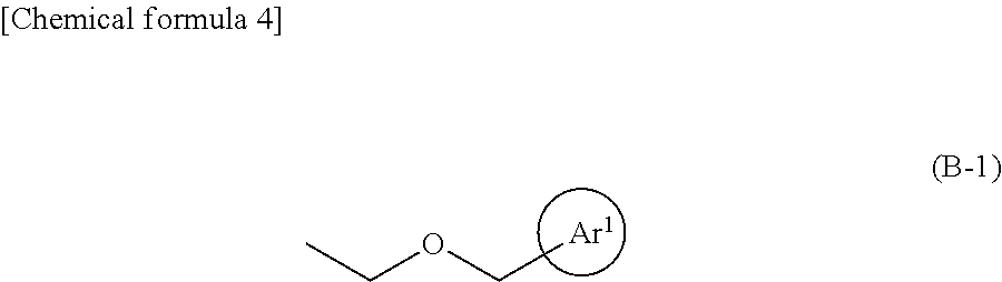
[Ar1].CCOCC
